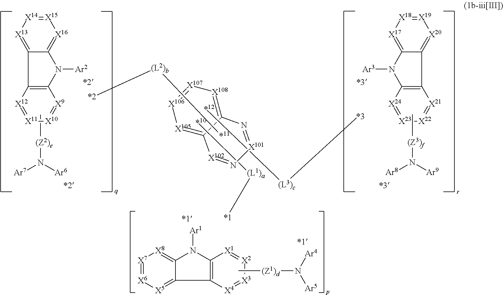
[X4]1=[X3][X2]=[X1]C2=C1C1=[X5][X6]=[X7][X8]=C1N2[Ar1].[(Z1)d](N([Ar5])[Ar4])C.C12=[X108][X107]=[X106][X105]=C1[X102]=N[X101]=N2.[(L2)b]([*11])[*2].[X12]1=[X11][X10]=[X9]C2=C1C1=[X13][X14]=[X15][X16]=C1N2[Ar2].C[(Z2)e]N([Ar7])[Ar6].[X21]1=[X22][X23]=[X24]C2=C1C1=[X20][X19]=[X18][X17]=C1N2[Ar3].[(Z3)f](N([Ar9])[Ar8])C.[*10][(L1)a][*1].[*12][(L3)c][*3]
